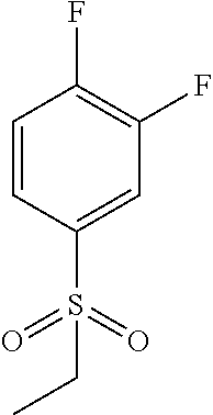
C1=CC(S(=O)(=O)CC)=CC(F)=C1F
